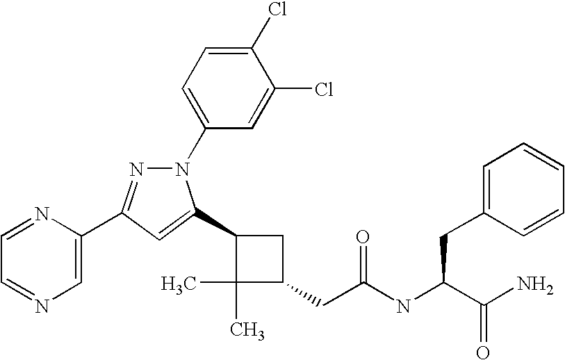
C1(C2=CC(C3=CN=CC=N3)=NN2C2=CC=C(Cl)C(Cl)=C2)C(C)(C)C(CC(=O)NC(CC2=CC=CC=C2)C(N)=O)C1
